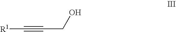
[R1]C#CCO
